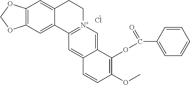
C12=C(C=C3C(=C1)C1=[N+](CC3)C=C3C(=C1)C=CC(OC)=C3OC(C1=CC=CC=C1)=O)OCO2.Cl
